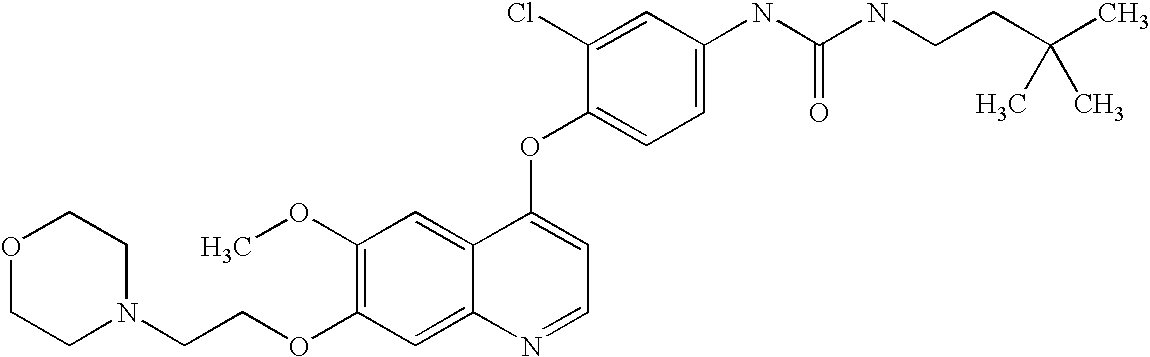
C1=C(Cl)C(OC2=CC=NC3=CC(OCCN4CCOCC4)=C(OC)C=C23)=CC=C1NC(NCCC(C)(C)C)=O
